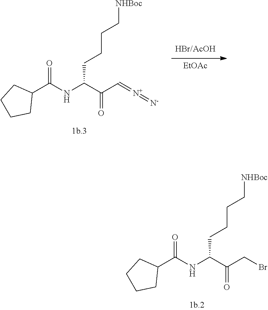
C(C(C(CBr)=O)NC(C1CCCC1)=O)CCC[NHBoc].[EtOAc].C(C(C(C=[N+]=[N-])=O)NC(C1CCCC1)=O)CCC[NHBoc]
